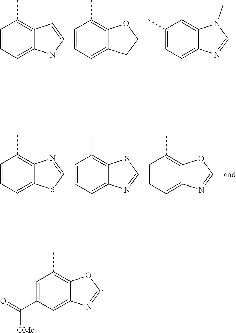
C1=C(C(=O)[OMe])C=C2C(=C1C)OC=N2.C1=CC=C2C(=C1C)C=CN2.C1=CC=C2C(=C1C)OCC2.C1(C)=CC=C2C(=C1)N(C)C=N2.C1=CC=C2C(=C1C)N=CS2.C1=CC=C2C(=C1C)SC=N2.C1=CC=C2C(=C1C)OC=N2
